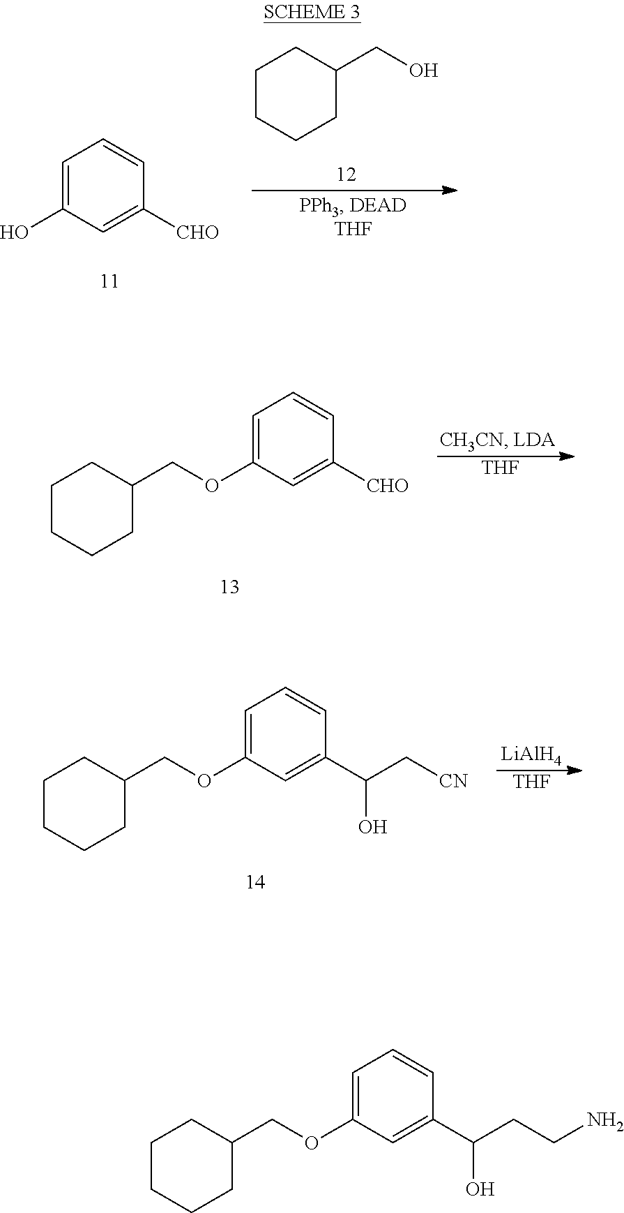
C1CCCC(CO)C1.C1=C(O)C=C([CHO])C=C1.[THF].C1=C(OCC2CCCCC2)C=C([CHO])C=C1.C1=C(OCC2CCCCC2)C=C(C(C[CN])O)C=C1.[LiAlH4].[THF].C1=C(OCC2CCCCC2)C=C(C(CCN)O)C=C1
